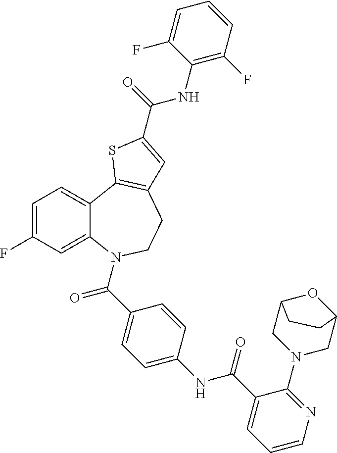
C1=C(F)C=C2C(=C1)C1=C(CCN2C(C2=CC=C(NC(C3=CC=CN=C3N3CC4OC(C3)CC4)=O)C=C2)=O)C=C(C(=O)NC2=C(F)C=CC=C2F)S1
